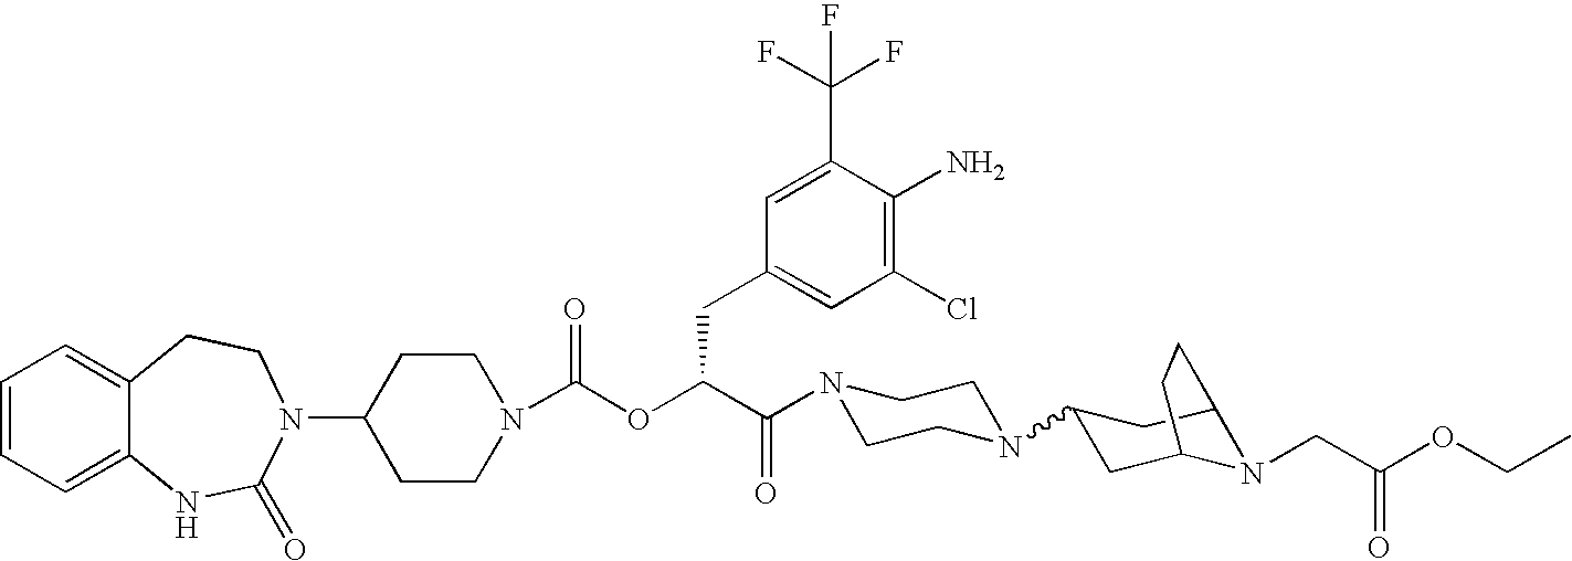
C1(N2C(=O)NC3=CC=CC=C3CC2)CCN(C(OC(C(N2CCN(C3CC4N(CC(OCC)=O)C(C3)CC4)CC2)=O)CC2=CC(Cl)=C(N)C(C(F)(F)F)=C2)=O)CC1
